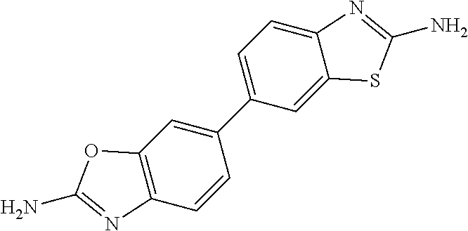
C12=CC=C(C3=CC4=C(C=C3)N=C(N)O4)C=C1SC(N)=N2
